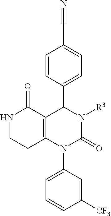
C1=CC(C2N([R3])C(=O)N(C3=CC=CC([CF3])=C3)C3=C2C(=O)NCC3)=CC=C1C#N
